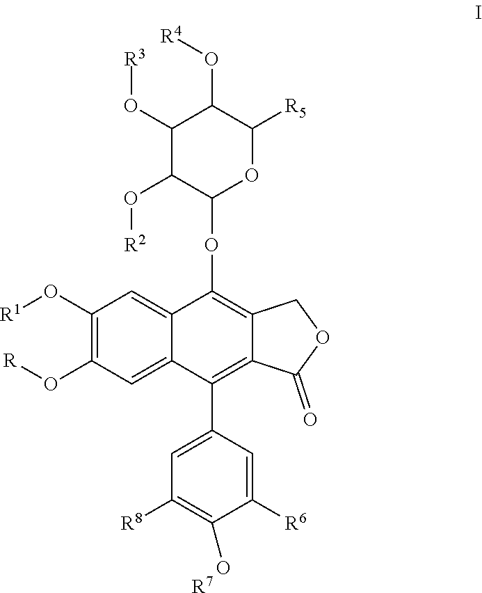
C1(O[R1])=C(O[R])C=C2C(=C1)C(OC1OC([R5])C(O[R4])C(O[R3])C1O[R2])=C1C(=C2C2=CC([R8])=C(O)C([R6])=C2)C(=O)OC1.[R7]
